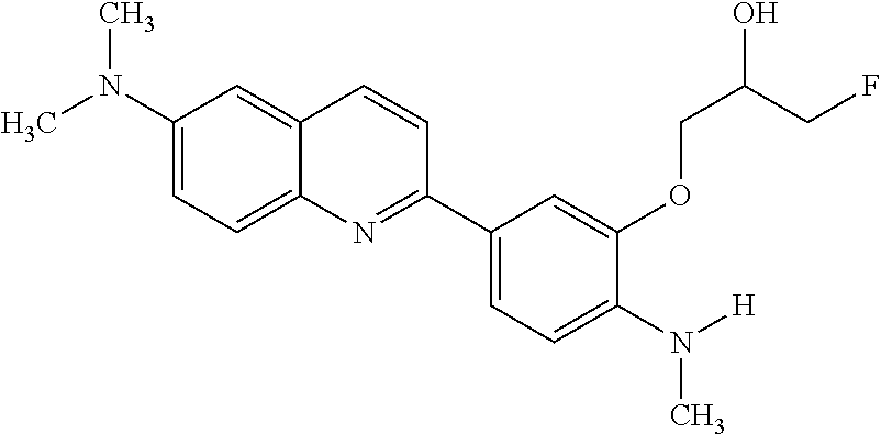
C1(N(C)C)=CC=C2C(=C1)C=CC(C1=CC=C(N([H])C)C(OCC(CF)O)=C1)=N2
